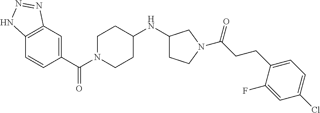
C12=C(C=C(C(N3CCC(NC4CCN(C(CCC5=CC=C(Cl)C=C5F)=O)C4)CC3)=O)C=C1)N=NN2
